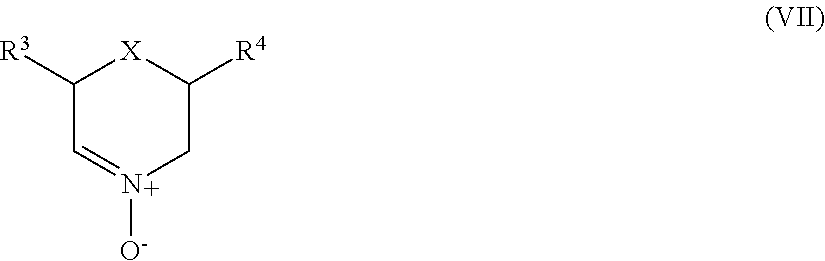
C1([R3])C=N([O-])CC([R4])[X]1
